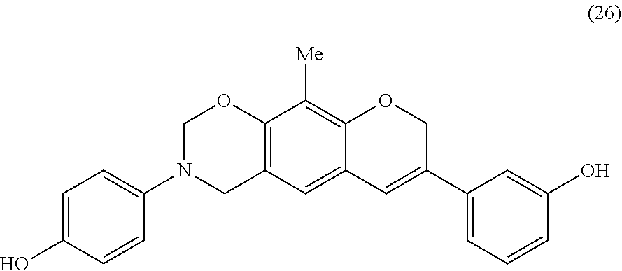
C1(N2CC3=C(OC2)C([Me])=C2C(=C3)C=C(C3=CC=CC(O)=C3)CO2)=CC=C(O)C=C1
